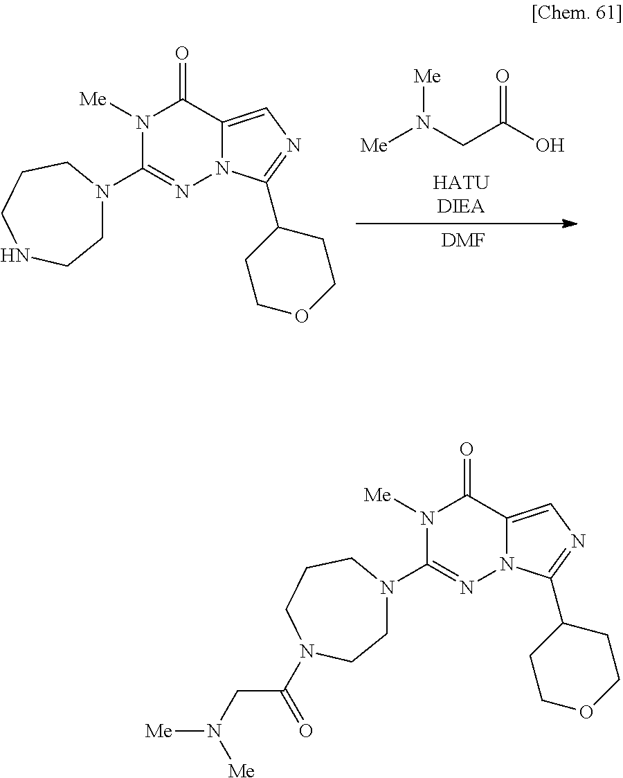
N1([Me])C(N2CCNCCC2)=NN2C(=CN=C2C2CCOCC2)C1=O.C(C(O)=O)N([Me])[Me].[DMF].N1([Me])C(N2CCN(C(CN([Me])[Me])=O)CCC2)=NN2C(=CN=C2C2CCOCC2)C1=O
